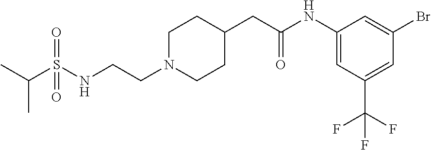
C(S(NCCN1CCC(CC(NC2=CC(C(F)(F)F)=CC(Br)=C2)=O)CC1)(=O)=O)(C)C
